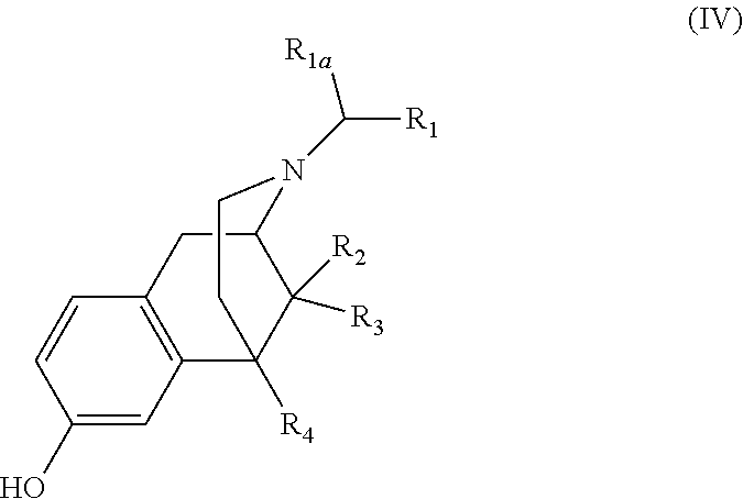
C1(O)=CC2=C(C=C1)CC1C([R3])([R2])C2([R4])CCN1C([R1a])[R1]
